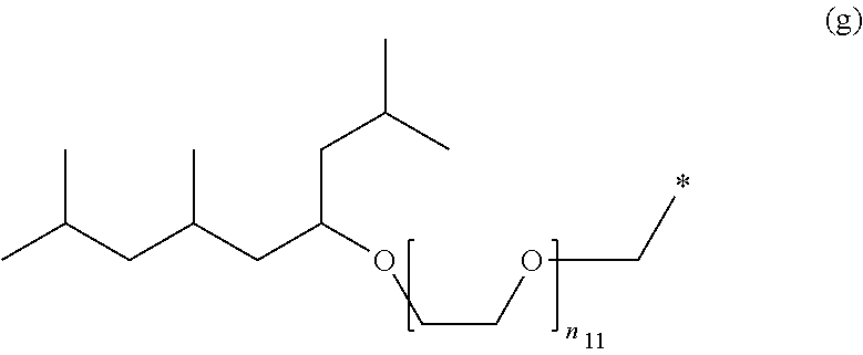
CC(CC(CC(OCCOCC)CC(C)C)C)C
